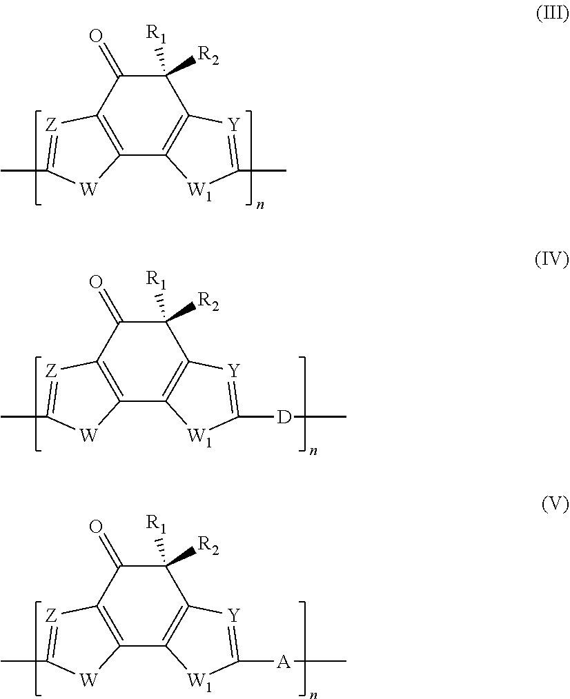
C1([R2])([R1])C(=O)C2=C(C3=C1[Y]=C(C)[W1]3)[W]C(C)=[Z]2.C1([R2])([R1])C(=O)C2=C(C3=C1[Y]=C([D]C)[W1]3)[W]C(C)=[Z]2.C1([R2])([R1])C(=O)C2=C(C3=C1[Y]=C([A]C)[W1]3)[W]C(C)=[Z]2
